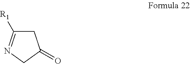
C1C([R1])=NCC1=O
